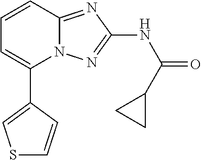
C1(C2=CSC=C2)=CC=CC2=NC(NC(=O)C3CC3)=NN12
